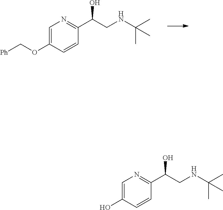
C1=C(O)C=CC(C(CNC(C)(C)C)O)=N1.C1=C(OC[Ph])C=CC(C(CNC(C)(C)C)O)=N1
